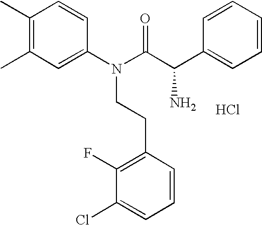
CC1=C(C)C=CC(N(C(=O)C(C2=CC=CC=C2)N)CCC2=C(F)C(Cl)=CC=C2)=C1.Cl
